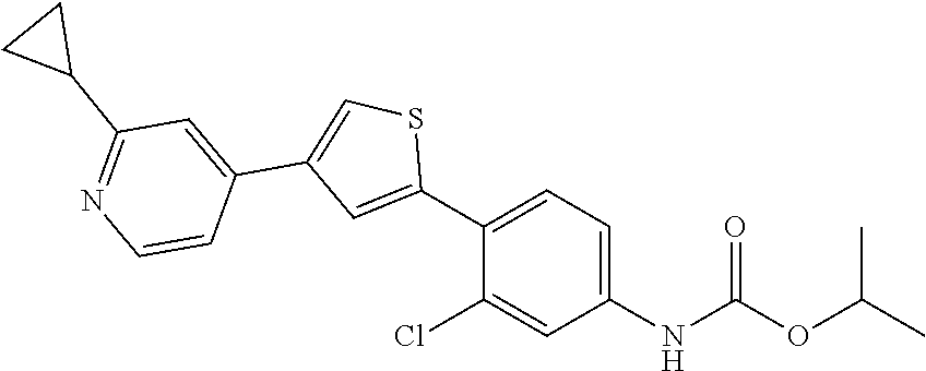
S1C(C2=CC=C(NC(OC(C)C)=O)C=C2Cl)=CC(C2=CC(C3CC3)=NC=C2)=C1
